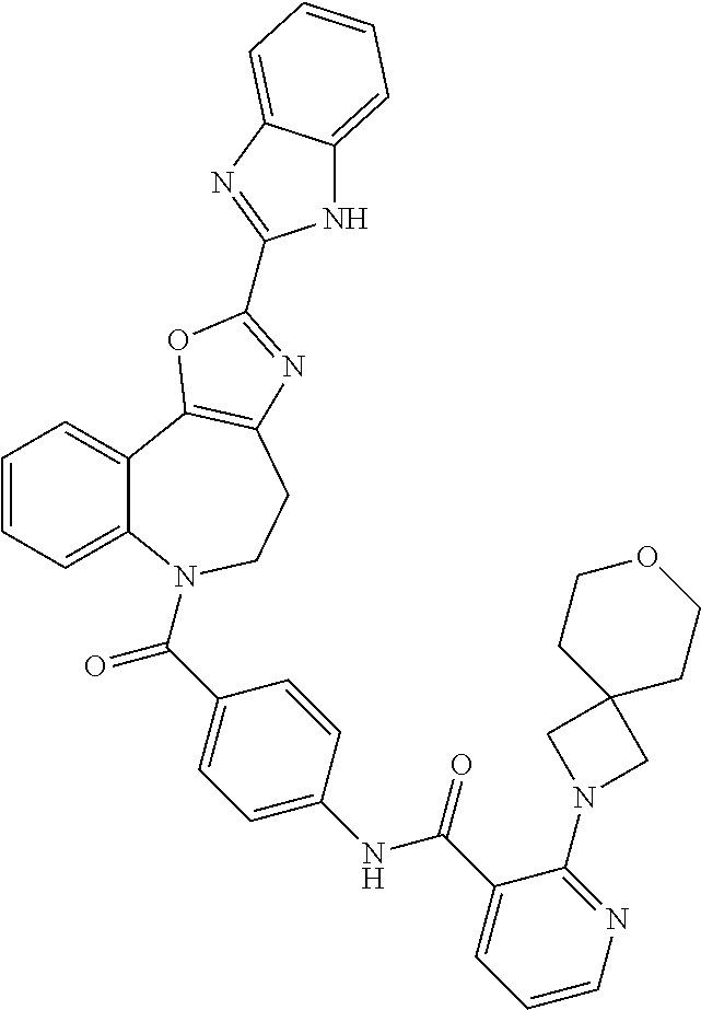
C1=CC=C2C(=C1)C1=C(CCN2C(=O)C2=CC=C(NC(=O)C3=CC=CN=C3N3CC4(C3)CCOCC4)C=C2)N=C(C2=NC3=CC=CC=C3N2)O1
